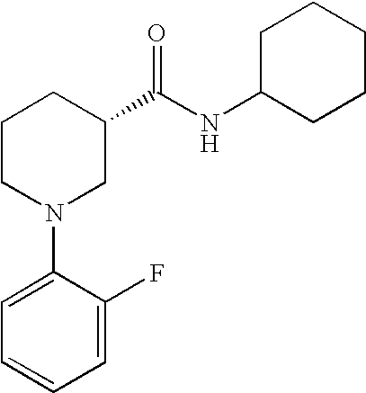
C1(N2CC(C(NC3CCCCC3)=O)CCC2)=CC=CC=C1F
